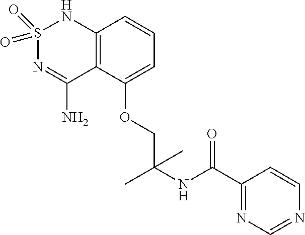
C(COC1=CC=CC2=C1C(N)=NS(=O)(=O)N2)(C)(C)NC(C1=NC=NC=C1)=O
